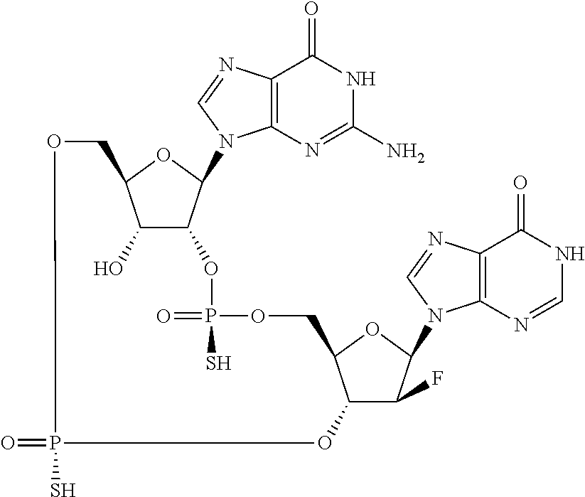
C12=C(N=CN1C1C3C(O)C(O1)COP(S)(=O)OC1C(F)C(N4C5=C(C(=O)NC=N5)N=C4)OC1COP(=O)(S)O3)C(=O)NC(N)=N2
